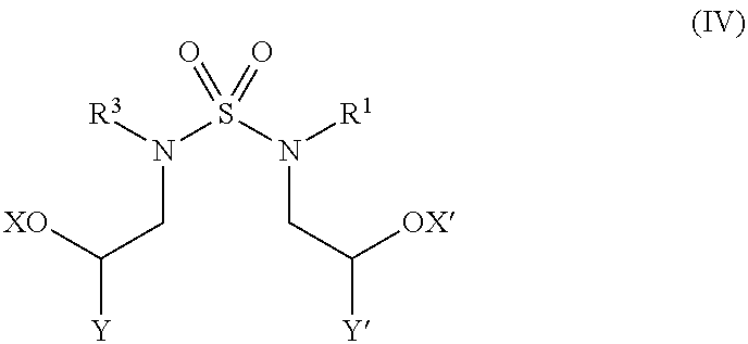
C(CN(S(N(CC([Y])[OX])[R1])(=O)=O)[R3])([XO])[Y]
